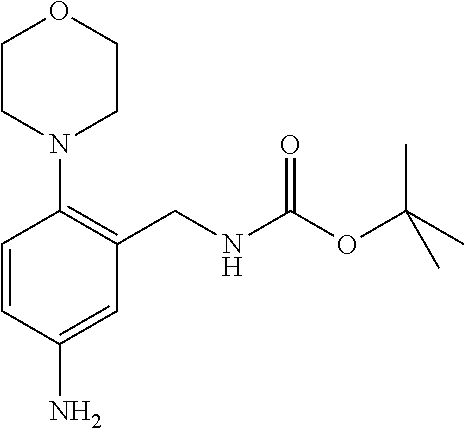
C1=CC(N)=CC(CNC(=O)OC(C)(C)C)=C1N1CCOCC1
